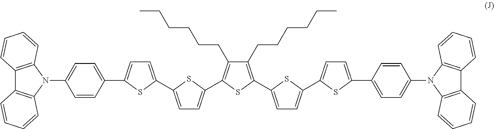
C12=C(N(C3=CC=C(C4=CC=C(C5=CC=C(C6=C(CCCCCC)C(CCCCCC)=C(C7=CC=C(C8=CC=C(C9=CC=C(N%10C%11=C(C%12=C%10C=CC=C%12)C=CC=C%11)C=C9)S8)S7)S6)S5)S4)C=C3)C3=C1C=CC=C3)C=CC=C2
